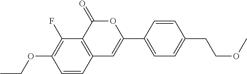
C1=CC2=C(C(F)=C1OCC)C(=O)OC(C1=CC=C(CCOC)C=C1)=C2
